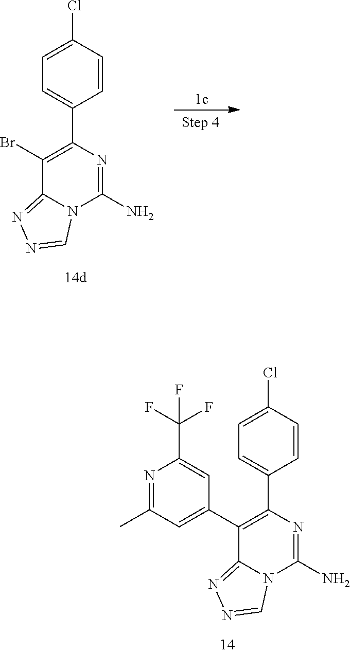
C1=C(Cl)C=CC(C2=C(Br)C3=NN=CN3C(N)=N2)=C1.C1=C(Cl)C=CC(C2=C(C3=CC(C)=NC(C(F)(F)F)=C3)C3=NN=CN3C(N)=N2)=C1
